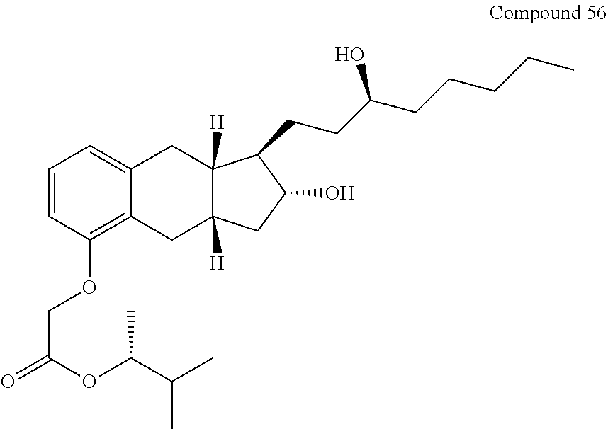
C1=CC(OCC(=O)OC(C(C)C)C)=C2C(=C1)CC1([H])C([H])(C2)CC(O)C1CCC(CCCCC)O
